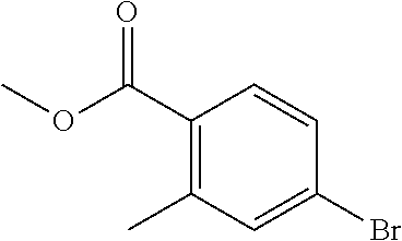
C1(C(OC)=O)=C(C)C=C(Br)C=C1
